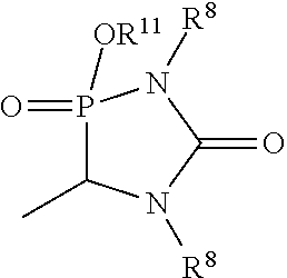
P1(=O)([OR11])C(C)N([R8])C(=O)N1[R8]
